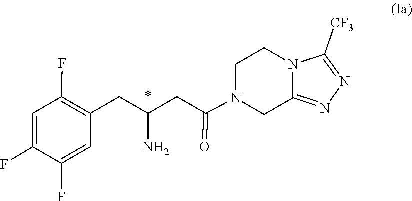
N1=C2CN(C(CC(CC3=C(F)C=C(F)C(F)=C3)N)=O)CCN2C([CF3])=N1
